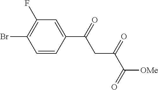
C1=C(C(=O)CC(=O)C([OMe])=O)C=CC(Br)=C1F
